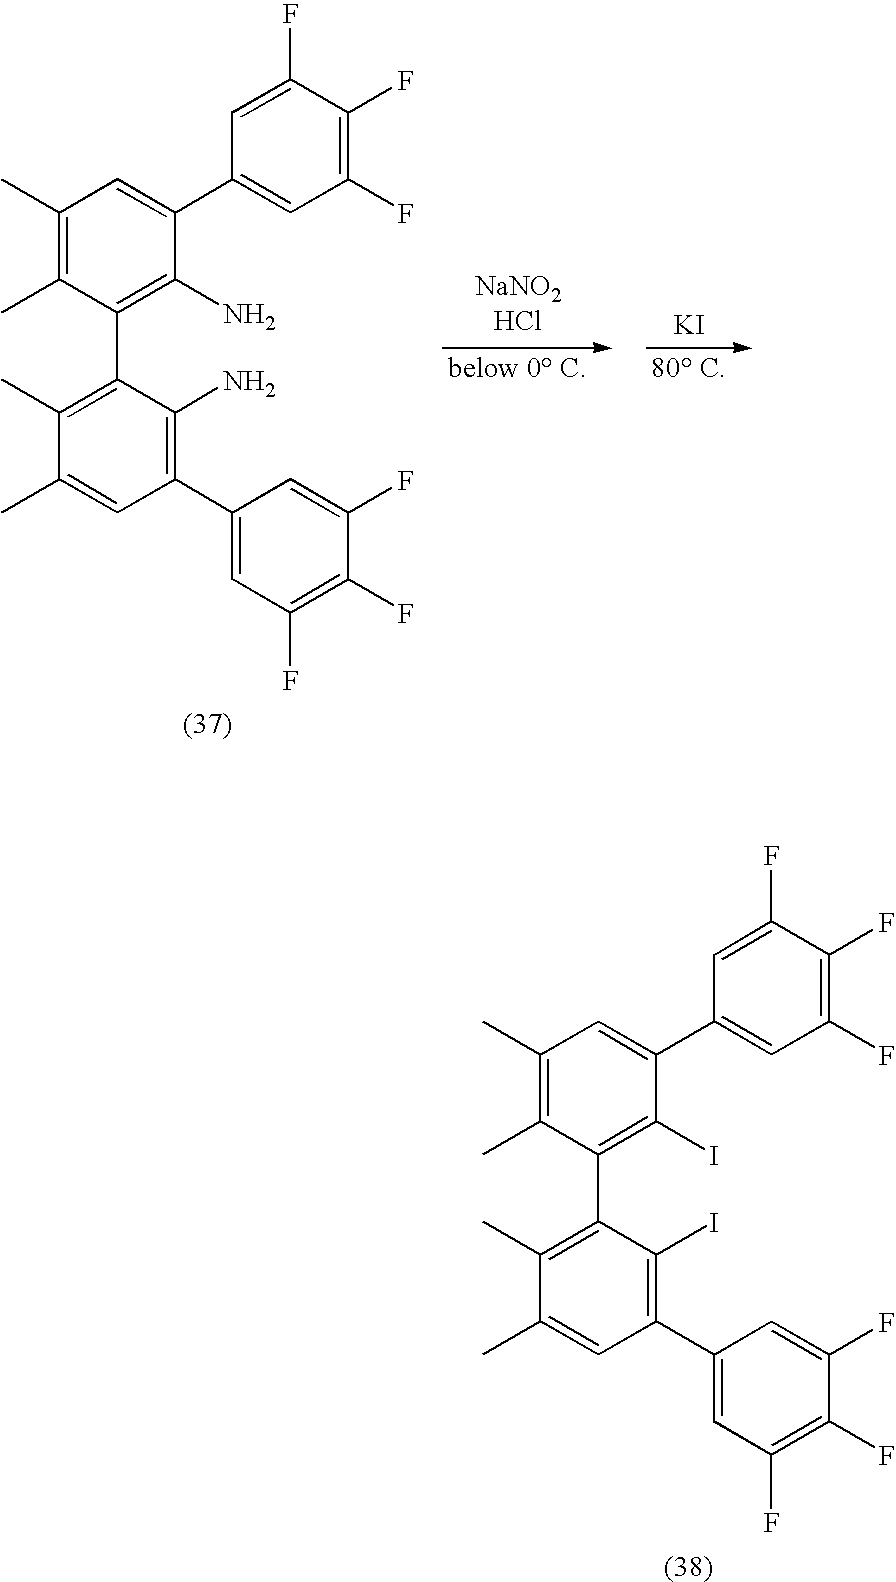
C1(C)=C(C)C(C2=C(C)C(C)=CC(C3=CC(F)=C(F)C(F)=C3)=C2I)=C(I)C(C2=CC(F)=C(F)C(F)=C2)=C1.C1(C)=C(C)C(C2=C(C)C(C)=CC(C3=CC(F)=C(F)C(F)=C3)=C2N)=C(N)C(C2=CC(F)=C(F)C(F)=C2)=C1.[KI]
